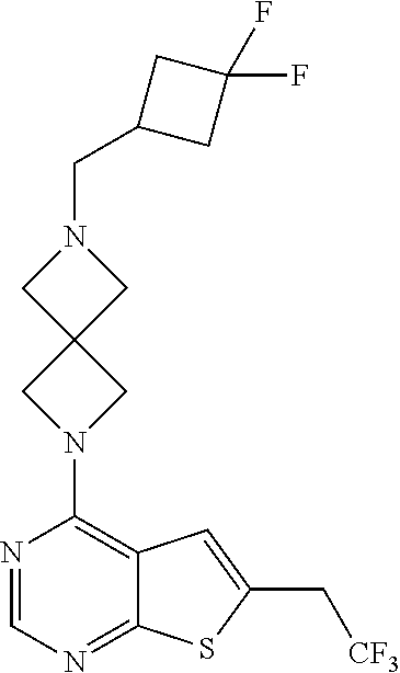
N1=CN=C2C(=C1N1CC3(C1)CN(CC1CC(F)(F)C1)C3)C=C(C[CF3])S2
